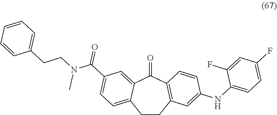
O=C1C2=CC(C(N(CCC3=CC=CC=C3)C)=O)=CC=C2CCC2=C1C=CC(NC1=CC=C(F)C=C1F)=C2
